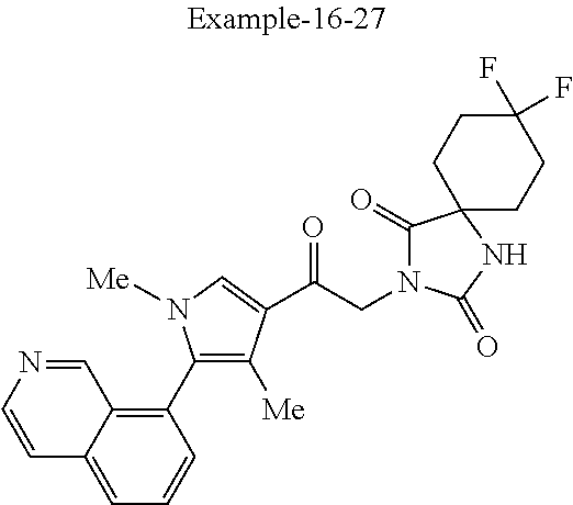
C1=C2C(=C(C3=C([Me])C(C(CN4C(=O)C5(NC4=O)CCC(F)(F)CC5)=O)=CN3[Me])C=C1)C=NC=C2
